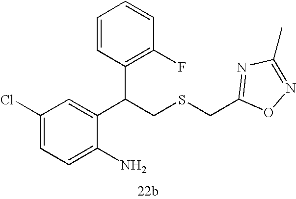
C1=C(N)C(C(CSCC2=NC(C)=NO2)C2=C(F)C=CC=C2)=CC(Cl)=C1
